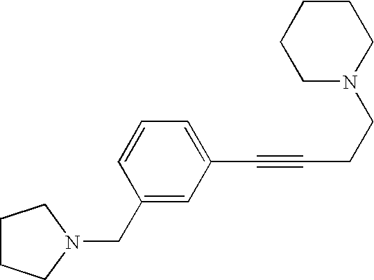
C1CCN(CC2=CC(C#CCCN3CCCCC3)=CC=C2)C1
